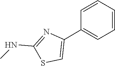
C1(NC)=NC(C2=CC=CC=C2)=CS1
